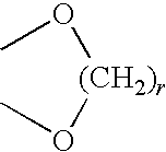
CO[(CH2)r]OC
